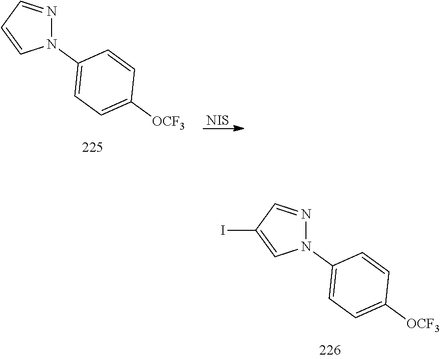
N1(C2=CC=C([OCF3])C=C2)N=CC(I)=C1.N1(C2=CC=C([OCF3])C=C2)N=CC=C1.[NIS]
